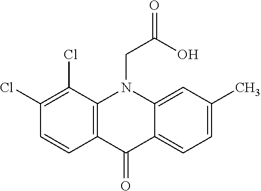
C12=C(C=CC(Cl)=C1Cl)C(=O)C1=CC=C(C)C=C1N2CC(=O)O
